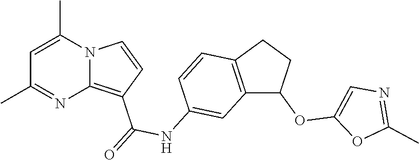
C1=C(C)N2C(=C(C(=O)NC3=CC4=C(C=C3)CCC4OC3=CN=C(C)O3)C=C2)N=C1C
